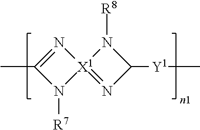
N1=C(C)N([R7])[X1]12=NC([Y1]C)N2[R8]
